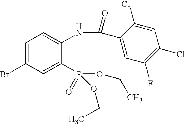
C1=C(Br)C=C(P(OCC)(OCC)=O)C(NC(C2=CC(F)=C(Cl)C=C2Cl)=O)=C1
